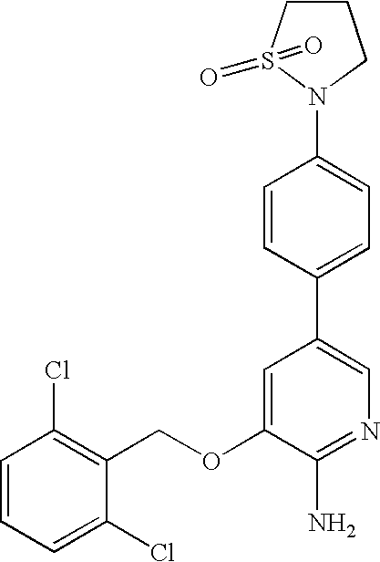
C1=CC=C(Cl)C(COC2=CC(C3=CC=C(N4CCCS4(=O)=O)C=C3)=CN=C2N)=C1Cl
